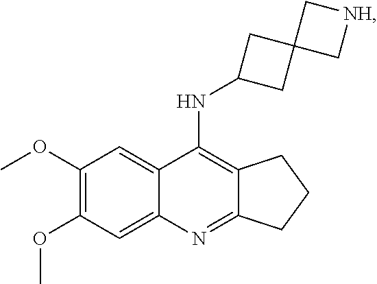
C12=C(NC3CC4(C3)C[NH]C4)C3=CC(OC)=C(OC)C=C3N=C1CCC2
